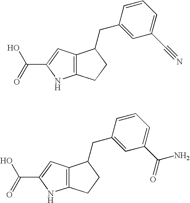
C1=CC=C(C#N)C=C1CC1C2=C(NC(C(=O)O)=C2)CC1.C1=CC=C(C(N)=O)C=C1CC1C2=C(NC(C(=O)O)=C2)CC1
